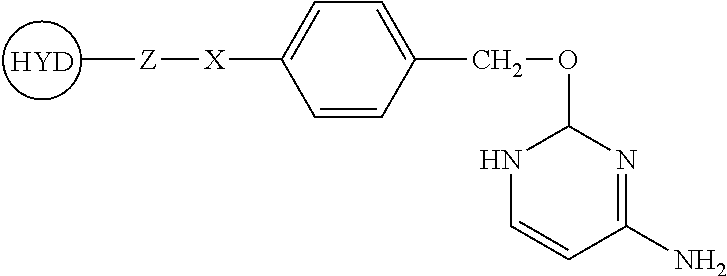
[HYD].C[Z][X]C1=CC=C(COC2NC=CC(N)=N2)C=C1
